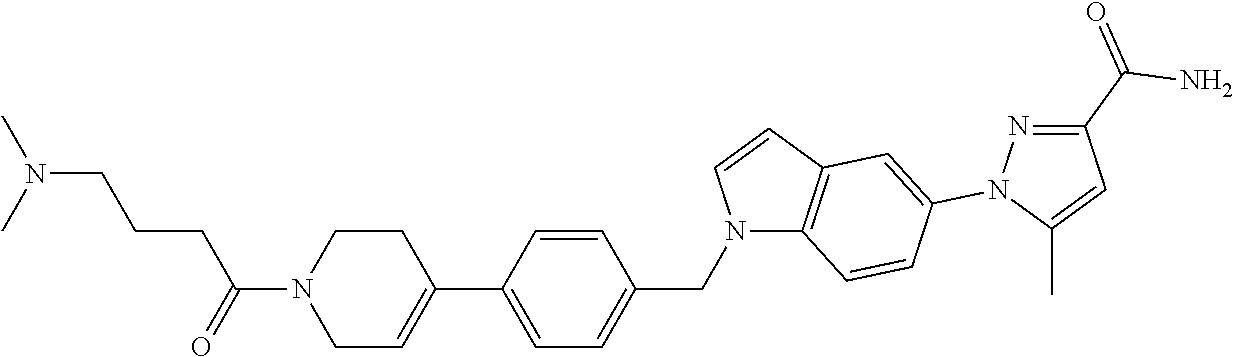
C1C=C(C2=CC=C(CN3C4=C(C=C3)C=C(N3N=C(C(N)=O)C=C3C)C=C4)C=C2)CCN1C(CCCN(C)C)=O
